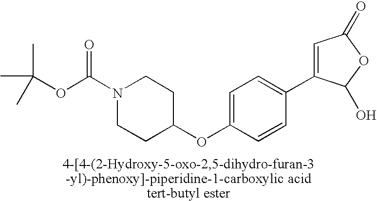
C(OC(N1CCC(OC2=CC=C(C3=CC(=O)OC3O)C=C2)CC1)=O)(C)(C)C
